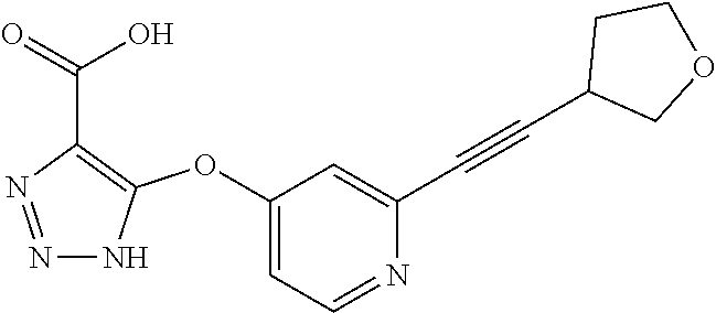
C1(OC2=C(C(=O)O)N=NN2)=CC=NC(C#CC2COCC2)=C1
